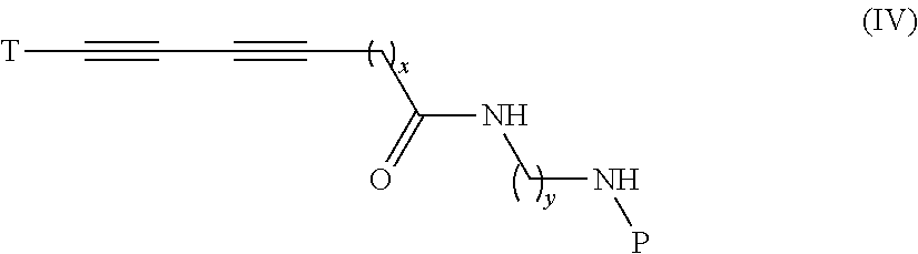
[T]C#CC#CCC(NCNP)=O
